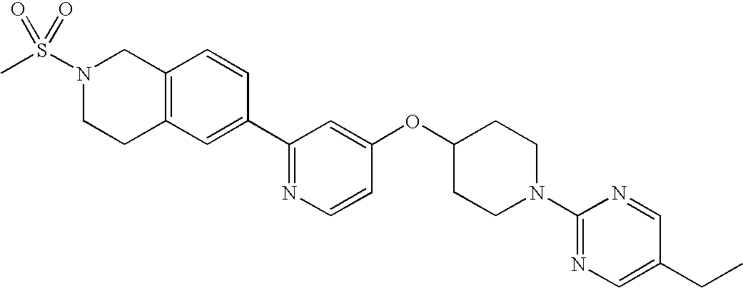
C1=C(C2=NC=CC(OC3CCN(C4=NC=C(CC)C=N4)CC3)=C2)C=CC2=C1CCN(S(=O)(C)=O)C2
